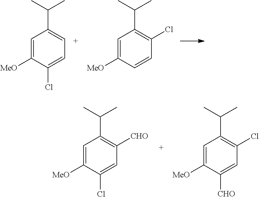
C1=C([MeO])C(Cl)=CC=C1C(C)C.C1=C([MeO])C=CC(Cl)=C1C(C)C.C1=C([MeO])C(Cl)=CC([CHO])=C1C(C)C.C1=C([MeO])C([CHO])=CC(Cl)=C1C(C)C
